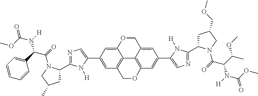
C1=C(C2=CC3=C4C(=C2)OCC2=CC(C5=CN=C(C6CC(COC)CN6C(=O)C(C(C)OC)N([H])C(OC)=O)N5[H])=CC(=C42)OC3)N([H])C(C2CC(C)CN2C(=O)C(C2=CC=CC=C2)N(C(OC)=O)[H])=N1
